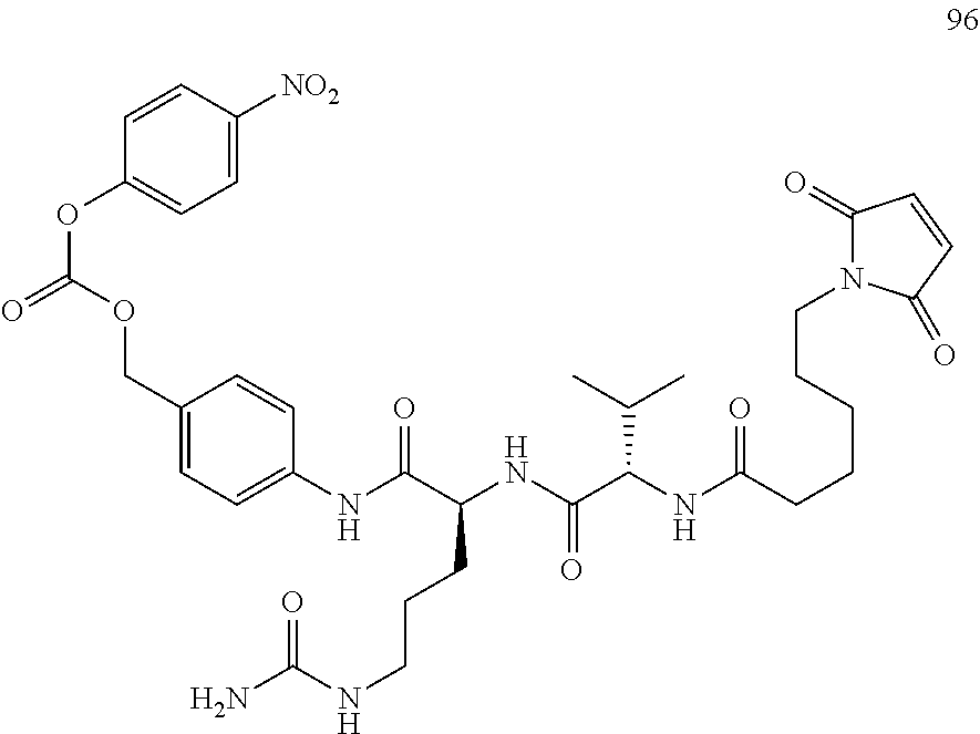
C1=C([NO2])C=CC(OC(=O)OCC2=CC=C(NC(C(NC(C(NC(CCCCCN3C(=O)C=CC3=O)=O)C(C)C)=O)CCCNC(N)=O)=O)C=C2)=C1
